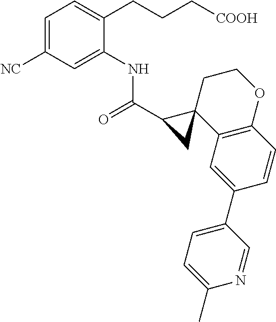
C1=C([NC])C=C(NC(C2CC23C2=C(OCC3)C=CC(C3=CC=C(C)N=C3)=C2)=O)C(CCC[COOH])=C1
